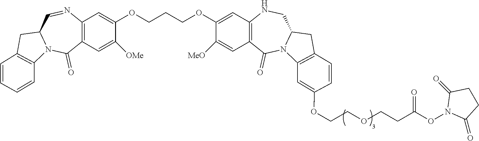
C(COC1=CC2=C(C=C1[MeO])C(=O)N1C(CN2)CC2=C1C=C(OCCOCCC(ON1C(=O)CCC1=O)=O)C=C2)COC1=CC2=C(C=C1[OMe])C(=O)N1C(C=N2)CC2=C1C=CC=C2
